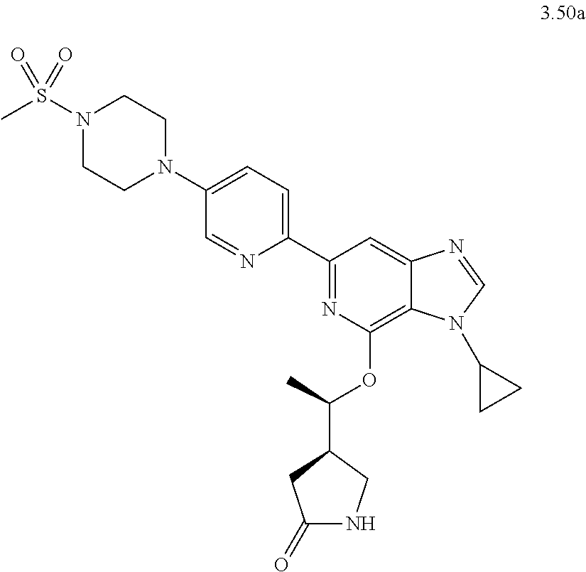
N1(S(C)(=O)=O)CCN(C2=CC=C(C3=NC(OC(C)C4CNC(=O)C4)=C4C(=C3)N=CN4C3CC3)N=C2)CC1
